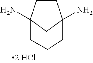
C1CC2(N)CC1(N)CCC2
